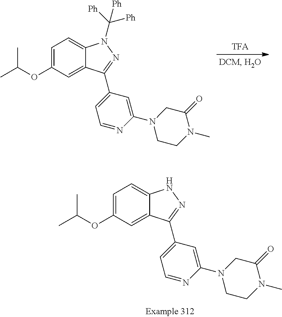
C1=C(OC(C)C)C=C2C(=C1)NN=C2C1=CC=NC(N2CCN(C)C(=O)C2)=C1.C1=C(OC(C)C)C=C2C(=C1)N(C([Ph])([Ph])[Ph])N=C2C1=CC=NC(N2CCN(C)C(=O)C2)=C1
